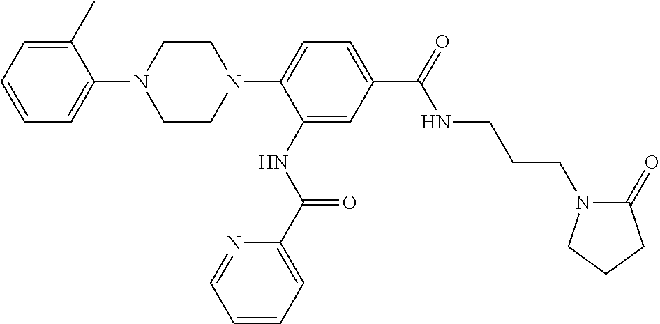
C1=C(C)C(N2CCN(C3=CC=C(C(NCCCN4C(=O)CCC4)=O)C=C3NC(=O)C3=CC=CC=N3)CC2)=CC=C1
